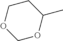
C1OC(C)CCO1
